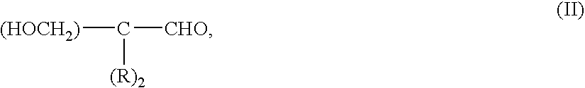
C([CHO])([(HOCH2)])[(R)2]
